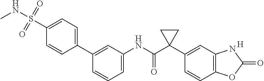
C1=C(NC(C2(C3=CC4=C(C=C3)OC(=O)N4)CC2)=O)C=C(C2=CC=C(S(NC)(=O)=O)C=C2)C=C1.[H]
